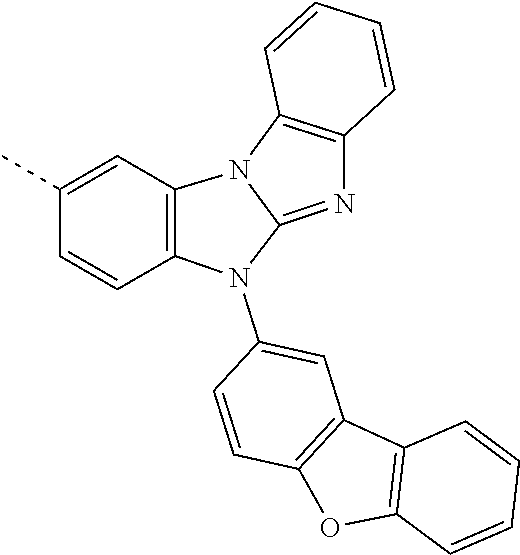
C12=C(C3=C(O1)C=CC(N1C4=NC5=C(N4C4=C1C=CC(C)=C4)C=CC=C5)=C3)C=CC=C2
